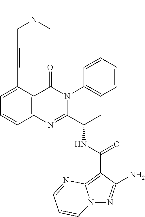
N(C(C1=NC2=C(C(=O)N1C1=CC=CC=C1)C(C#CCN(C)C)=CC=C2)C)C(C1=C2N(N=C1N)C=CC=N2)=O
